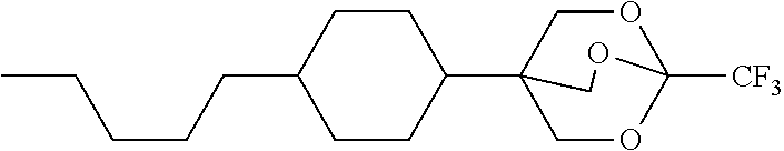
C1CC(CCCCC)CCC1C12COC([CF3])(OC1)OC2
